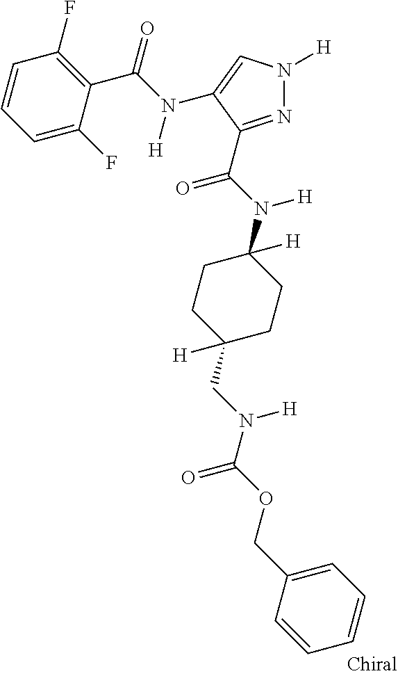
N1=C(C(N(C2([H])CCC(CN(C(OCC3=CC=CC=C3)=O)[H])([H])CC2)[H])=O)C(N(C(=O)C2=C(F)C=CC=C2F)[H])=CN1[H]
